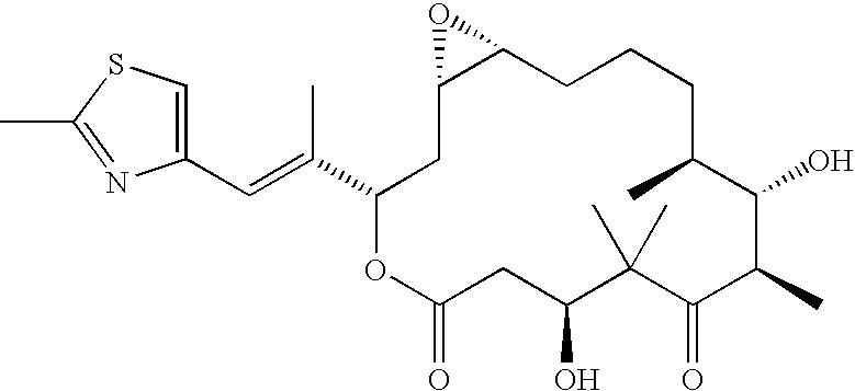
C1(C=C(C)C2CC3C(CCCC(C)C(O)C(C)C(=O)C(C)(C)C(O)CC(=O)O2)O3)=CSC(C)=N1
